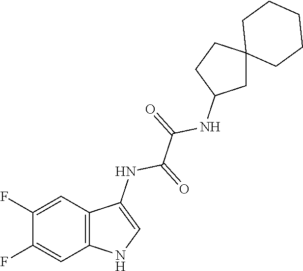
C12=C(C=C(F)C(F)=C1)NC=C2NC(=O)C(=O)NC1CC2(CC1)CCCCC2
